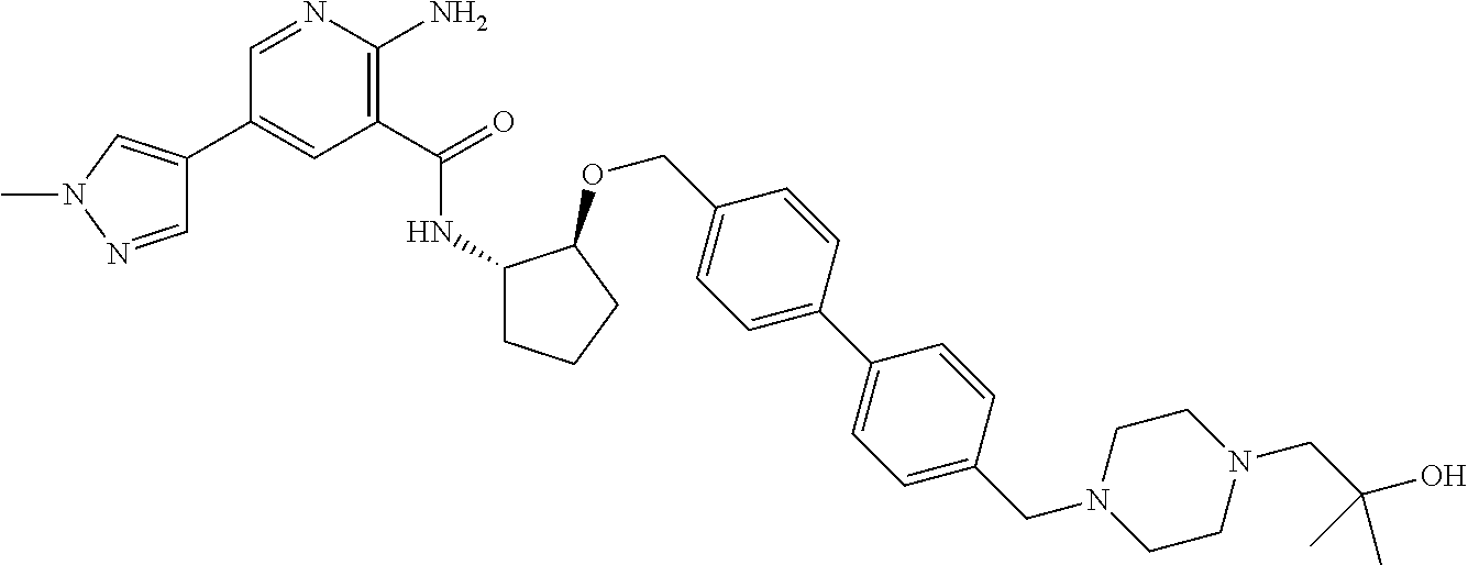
C1(C(=O)NC2CCCC2OCC2=CC=C(C3=CC=C(CN4CCN(CC(O)(C)C)CC4)C=C3)C=C2)=C(N)N=CC(C2=CN(C)N=C2)=C1
